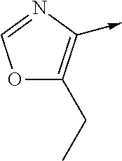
O1C(CC)=C(->C)N=C1
